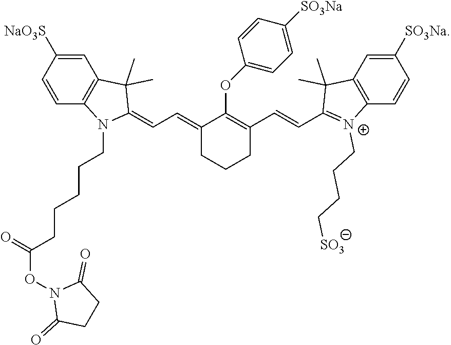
C1=C([NaO3S])C=CC2=C1C(C)(C)C(=CC=C1CCCC(C=CC3=[N+](CCCC[SO3])C4=C(C3(C)C)C=C([SO3Na])C=C4)=C1OC1=CC=C([SO3Na])C=C1)N2CCCCCC(ON1C(=O)CCC1=O)=O
